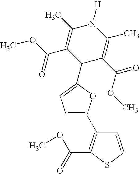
C1=CSC(C(=O)OC)=C1C1=CC=C(C2C(C(OC)=O)=C(C)N([H])C(C)=C2C(OC)=O)O1
